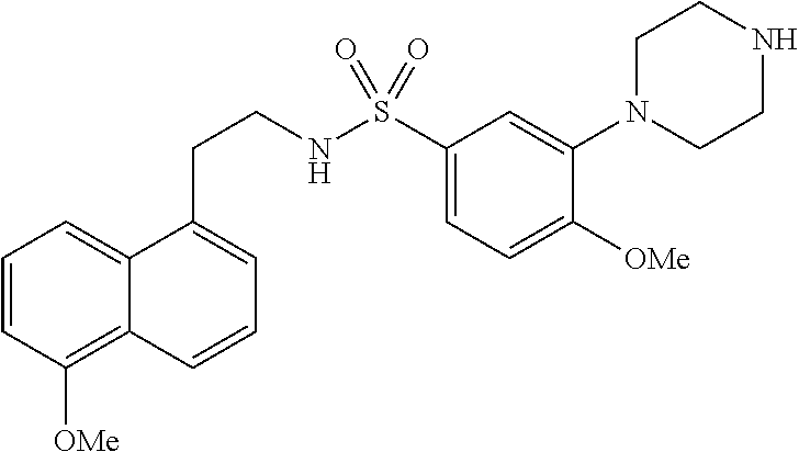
C1=CC([OMe])=C2C(=C1)C(CCNS(C1=CC=C([OMe])C(N3CCNCC3)=C1)(=O)=O)=CC=C2
